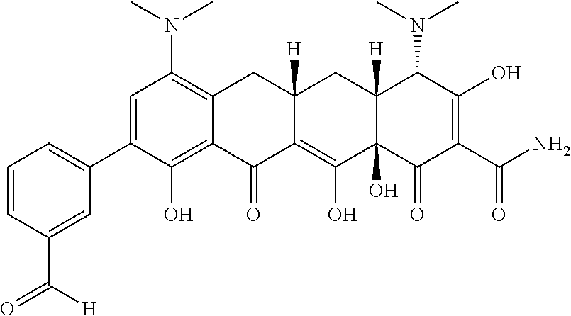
C1=C(C2=CC=CC(C([H])=O)=C2)C(O)=C2C(=C1N(C)C)CC1([H])C(=C(O)C3(O)C([H])(C1)C(N(C)C)C(O)=C(C(N)=O)C3=O)C2=O
